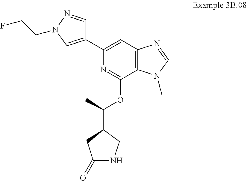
C1(=O)NCC(C(OC2=NC(C3=CN(CCF)N=C3)=CC3=C2N(C)C=N3)C)C1
